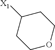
C1OCCC([X1])C1
